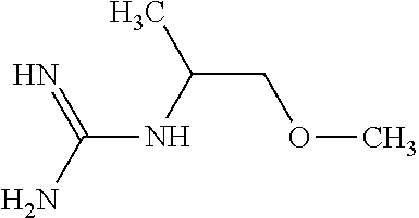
C(NC(COC)C)(N)=N
